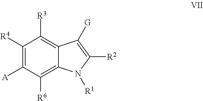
C1([R4])=C([A])C([R6])=C2C(=C1[R3])C([G])=C([R2])N2[R1]
